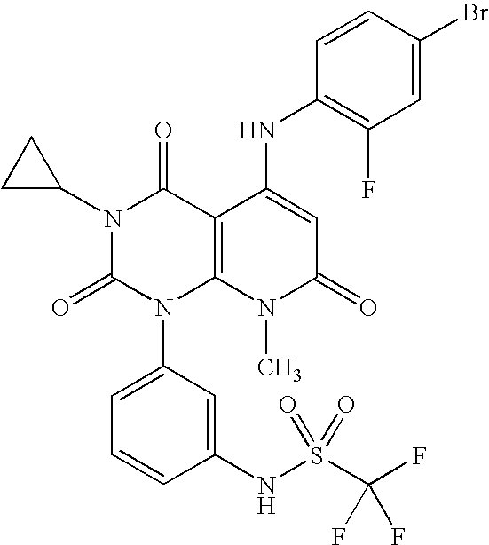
N1(C2CC2)C(=O)N(C2=CC=CC(NS(C(F)(F)F)(=O)=O)=C2)C2=C(C1=O)C(NC1=C(F)C=C(Br)C=C1)=CC(=O)N2C
